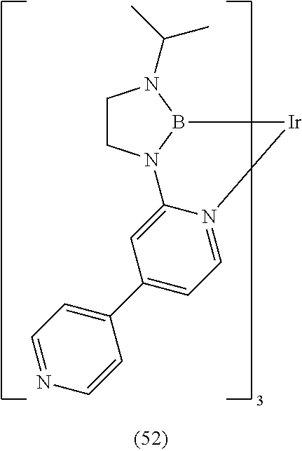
C1CN2B(N1C(C)C)[Ir]N1=CC=C(C3=CC=NC=C3)C=C21
